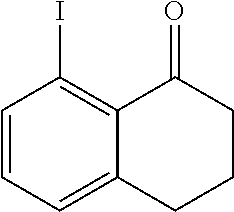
C1=CC=C2C(=C1I)C(=O)CCC2
